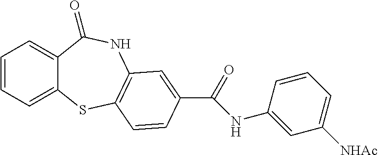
C1=CC=C2C(=C1)C(=O)NC1=C(S2)C=CC(C(NC2=CC([NHAc])=CC=C2)=O)=C1
